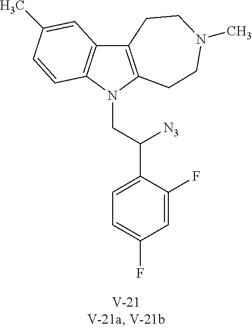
C12=C(N(CC(C3=CC=C(F)C=C3F)[N3])C3=C1C=C(C)C=C3)CCN(C)CC2
